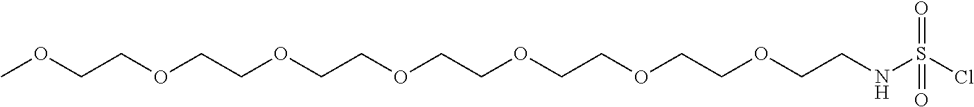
COCCOCCOCCOCCOCCOCCOCCNS(Cl)(=O)=O
